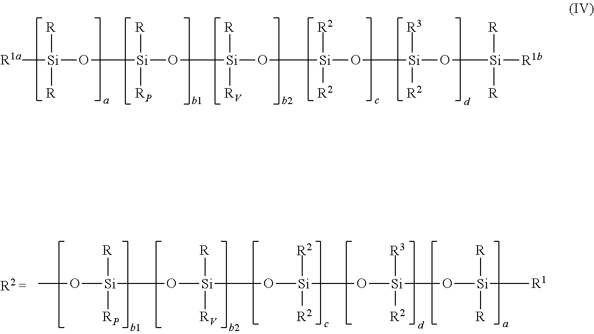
[R1a][Si](O[Si](O[Si](O[Si](O[Si](O[Si]([R1b])([R])[R])([R3])[R2])([R2])[R2])([RV])[R])([R])[RP])([R])[R].CO[Si](O[Si](O[Si](O[Si](O[Si]([R1])([R])[R])([R2])[R3])([R2])[R2])([R])[RV])([R])[RP]
